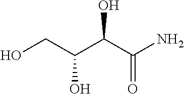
C(O)(C(N)=O)C(CO)O
